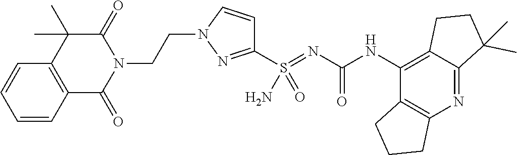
C12=C(NC(N=S(C3=NN(CCN4C(=O)C(C)(C)C5=C(C4=O)C=CC=C5)C=C3)(=O)N)=O)C3=C(N=C1C(C)(C)CC2)CCC3
